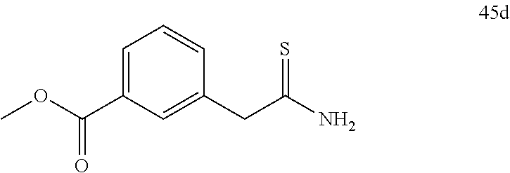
C1=C(C(OC)=O)C=C(CC(N)=S)C=C1
